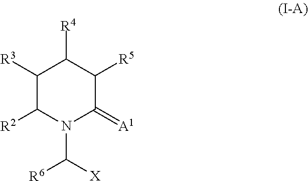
C1([R3])C([R2])N(C([R6])[X])C(=[A1])C([R5])C1[R4]
